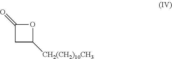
C1(=O)CC([CH2(CH2)10CH3])O1
